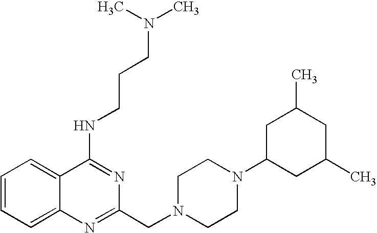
C1=CC=C2C(=C1)C(NCCCN(C)C)=NC(CN1CCN(C3CC(C)CC(C)C3)CC1)=N2
